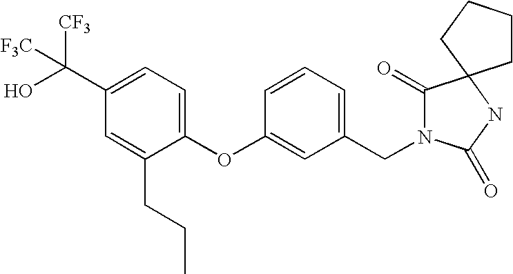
C1(OC2=CC(CN3C(=O)C4(NC3=O)CCCC4)=CC=C2)=CC=C(C(O)([CF3])[F3C])C=C1CCC
